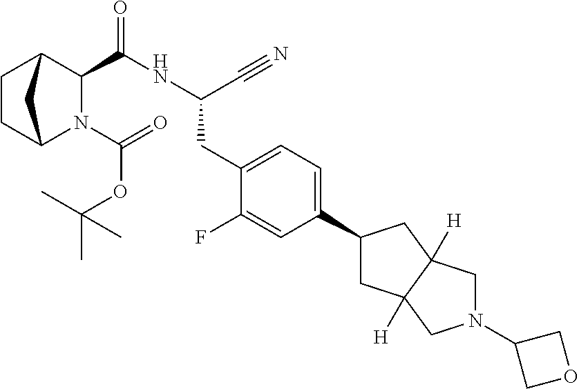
N1(C(=O)OC(C)(C)C)C2CCC(C1C(NC(C#N)CC1=CC=C(C3CC4([H])C([H])(C3)CN(C3COC3)C4)C=C1F)=O)C2
